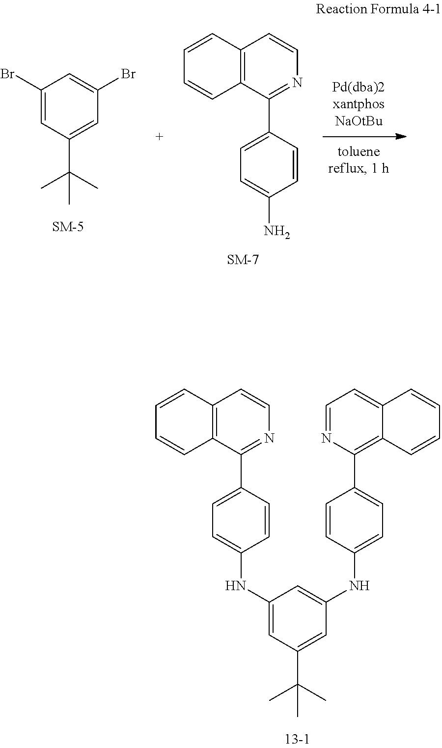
C1=C(NC2=CC(C(C)(C)C)=CC(NC3=CC=C(C4=C5C(=CC=N4)C=CC=C5)C=C3)=C2)C=CC(C2=NC=CC3=C2C=CC=C3)=C1.C1=C(N)C=CC(C2=NC=CC3=C2C=CC=C3)=C1.BrC1=CC(C(C)(C)C)=CC(Br)=C1
